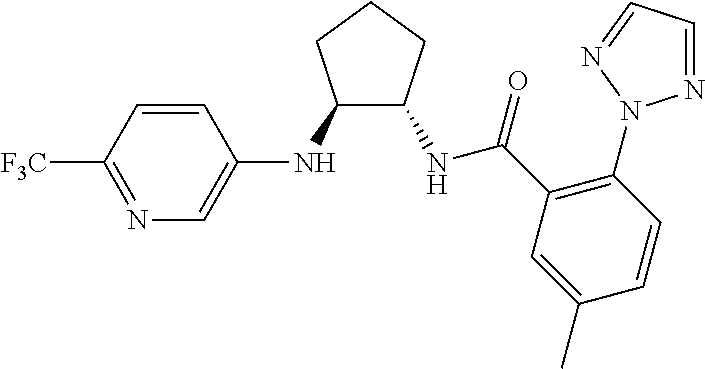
C1(NC2=CN=C([F3C])C=C2)C(NC(C2=C(N3N=CC=N3)C=CC(C)=C2)=O)CCC1
